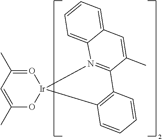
C1(C)=CC(C)=O[Ir]2(O1)N1=C(C(C)=CC3=CC=CC=C31)C1=C2C=CC=C1
